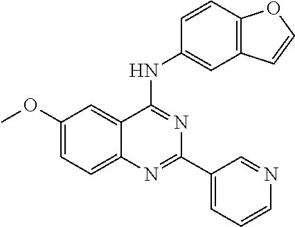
C1(OC)=CC=C2C(=C1)C(NC1=CC3=C(C=C1)OC=C3)=NC(C1=CC=CN=C1)=N2
